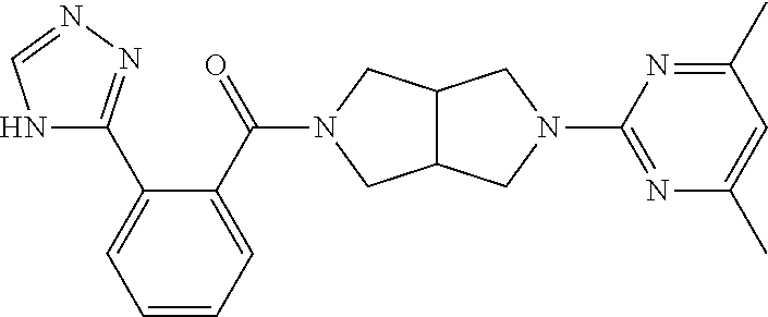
C12C(CN(C(=O)C3=CC=CC=C3C3=NN=CN3)C1)CN(C1=NC(C)=CC(C)=N1)C2
